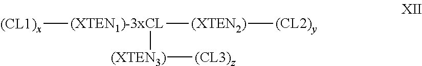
[(CL1)x][(XTEN1)-3xCL]([(XTEN2)][(CL2)y])[(XTEN3)][(CL3)z]
